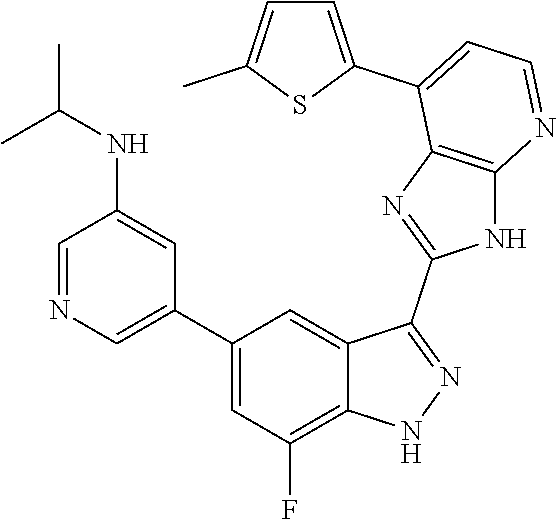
C1=NC=C(C2=CC(F)=C3C(=C2)C(C2=NC4=C(N2)N=CC=C4C2=CC=C(C)S2)=NN3)C=C1NC(C)C
